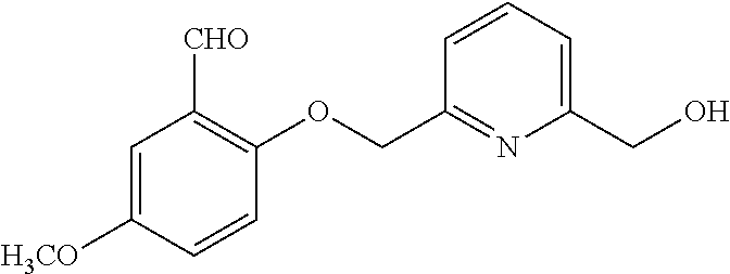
C1=C([H3CO])C=CC(OCC2=NC(CO)=CC=C2)=C1[CHO]
